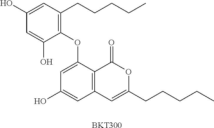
C1=C(O)C(OC2=CC(O)=CC3=C2C(=O)OC(CCCCC)=C3)=C(CCCCC)C=C1O.[BKT300]
